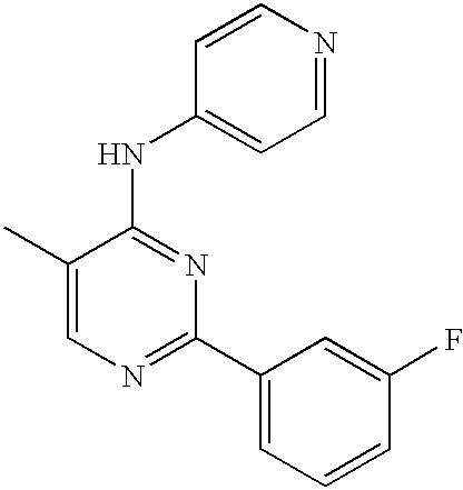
C1=C(C)C(NC2=CC=NC=C2)=NC(C2=CC=CC(F)=C2)=N1
